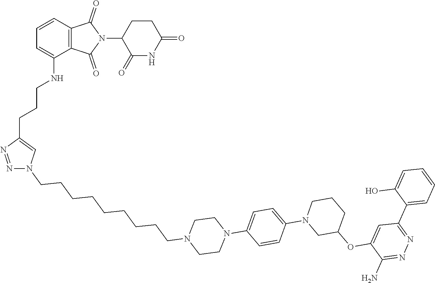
N1=NC(CCCNC2=CC=CC3=C2C(=O)N(C2C(=O)NC(=O)CC2)C3=O)=CN1CCCCCCCCCN1CCN(C2=CC=C(N3CC(OC4=CC(C5=CC=CC=C5O)=NN=C4N)CCC3)C=C2)CC1
